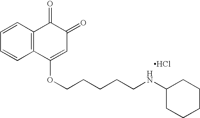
C1=CC=CC2=C1C(=O)C(=O)C=C2OCCCCCNC1CCCCC1.Cl
